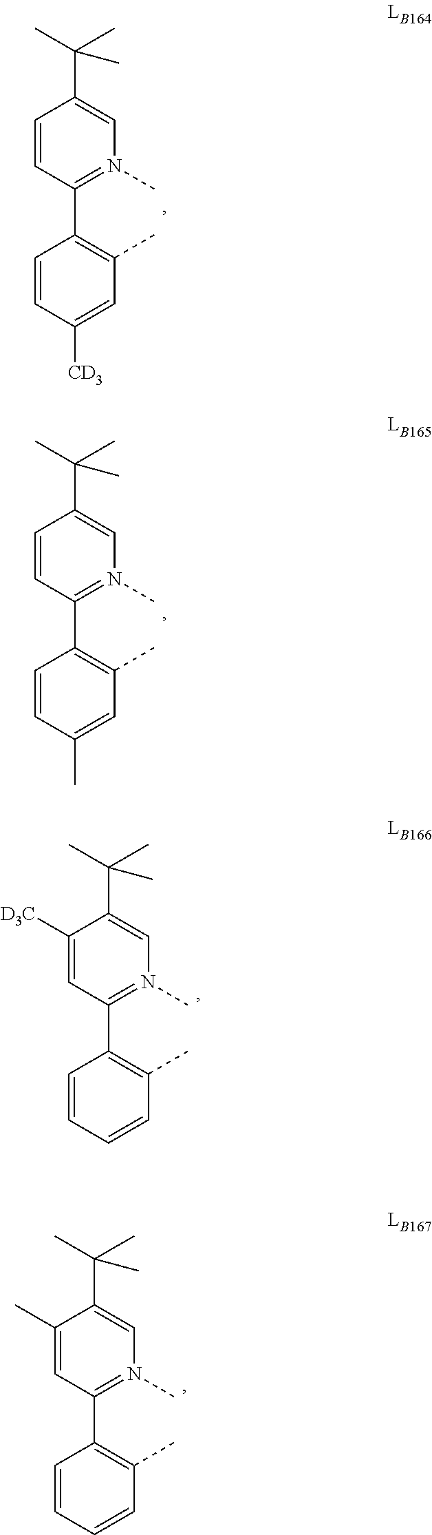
C1([CD3])=CC(C)=C(C2=N(C)C=C(C(C)(C)C)C=C2)C=C1.C1(C)=CC(C)=C(C2=N(C)C=C(C(C)(C)C)C=C2)C=C1.C1=CC(C)=C(C2=N(C)C=C(C(C)(C)C)C([D3C])=C2)C=C1.C1=CC(C)=C(C2=N(C)C=C(C(C)(C)C)C(C)=C2)C=C1
